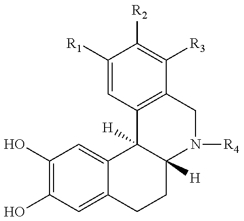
C1(O)=C(O)C=C2C(=C1)C1([H])C([H])(CC2)N([R4])CC2=C1C=C([R1])C([R2])=C2[R3]
